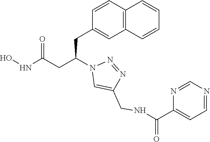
C1(CC(CC(NO)=O)N2C=C(CNC(C3=CC=NC=N3)=O)N=N2)=CC2=C(C=C1)C=CC=C2
